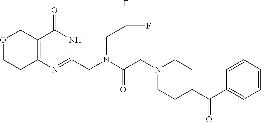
O1CCC2=C(C1)C(=O)NC(CN(C(CN1CCC(C(C3=CC=CC=C3)=O)CC1)=O)CC(F)F)=N2
